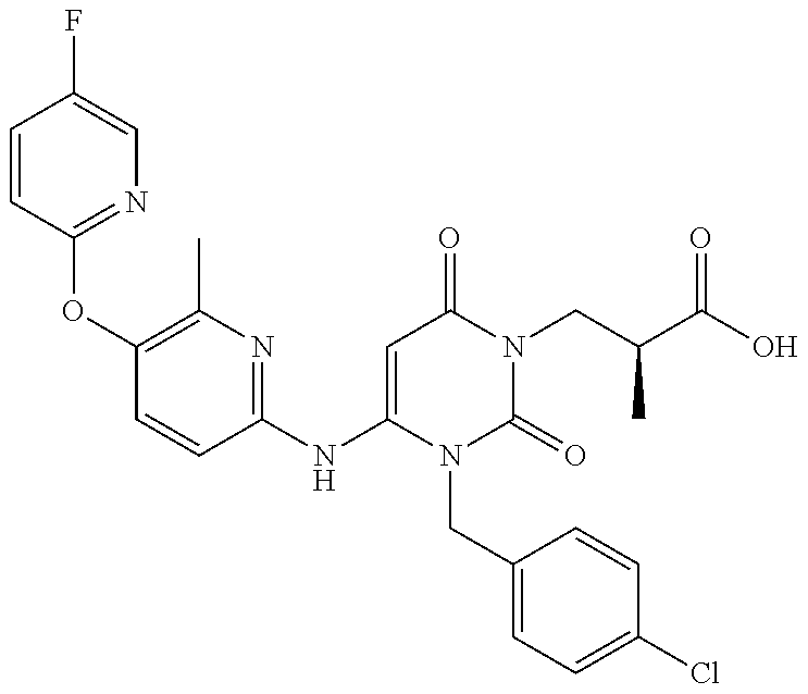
C1=CC(OC2=C(C)N=C(NC3=CC(=O)N(CC(C(O)=O)C)C(=O)N3CC3=CC=C(Cl)C=C3)C=C2)=NC=C1F
